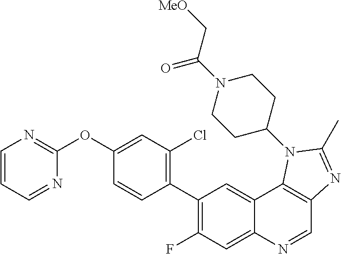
C1=CC=NC(OC2=CC(Cl)=C(C3=C(F)C=C4C(=C3)C3=C(C=N4)N=C(C)N3C3CCN(C(C[OMe])=O)CC3)C=C2)=N1
